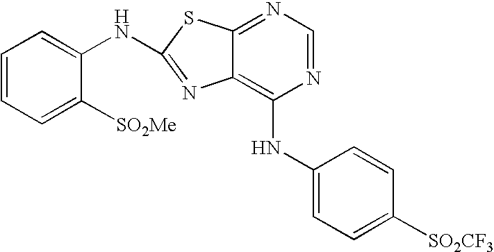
C1=CC=C([SO2Me])C(NC2=NC3=C(NC4=CC=C([SO2CF3])C=C4)N=CN=C3S2)=C1
